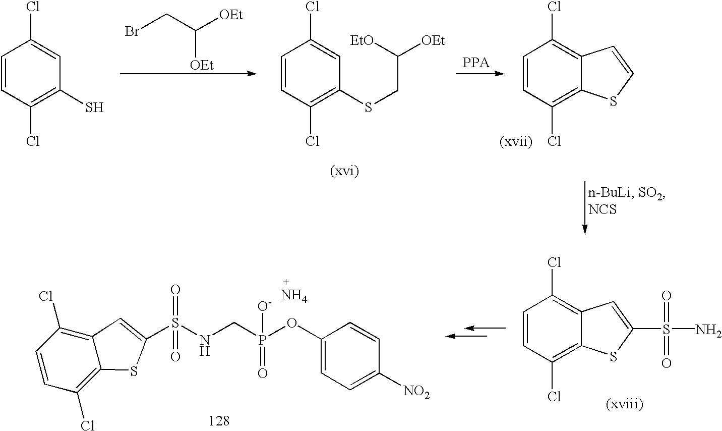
C1=CC(Cl)=C(S)C=C1Cl.BrCC([OEt])[OEt].C1=CC(Cl)=C(SCC([EtO])[OEt])C=C1Cl.C1=CC(Cl)=C2C(=C1Cl)C=CS2.C1=CC(Cl)=C2C(=C1Cl)C=C(S(N)(=O)=O)S2.C1=CC(Cl)=C2C(=C1Cl)C=C(S(NCP(OC1=CC=C([NO2])C=C1)([O-])=O)(=O)=O)S2.N
